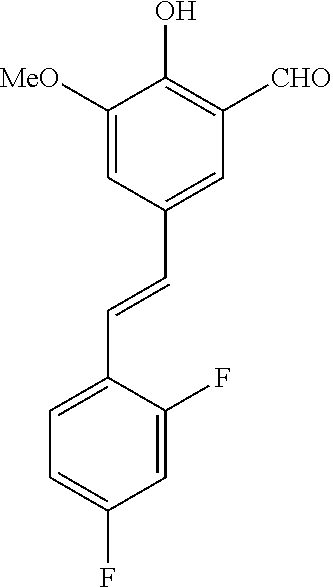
C1([MeO])=CC(C=CC2=CC=C(F)C=C2F)=CC([CHO])=C1O
